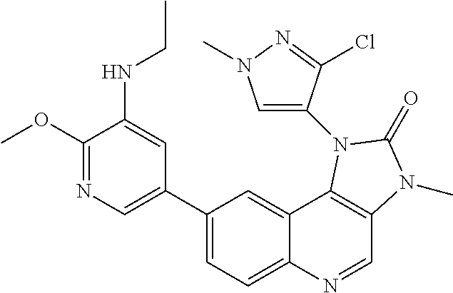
C1(C2=CN=C(OC)C(NCC)=C2)=CC=C2C(=C1)C1=C(C=N2)N(C)C(=O)N1C1=CN(C)N=C1Cl
